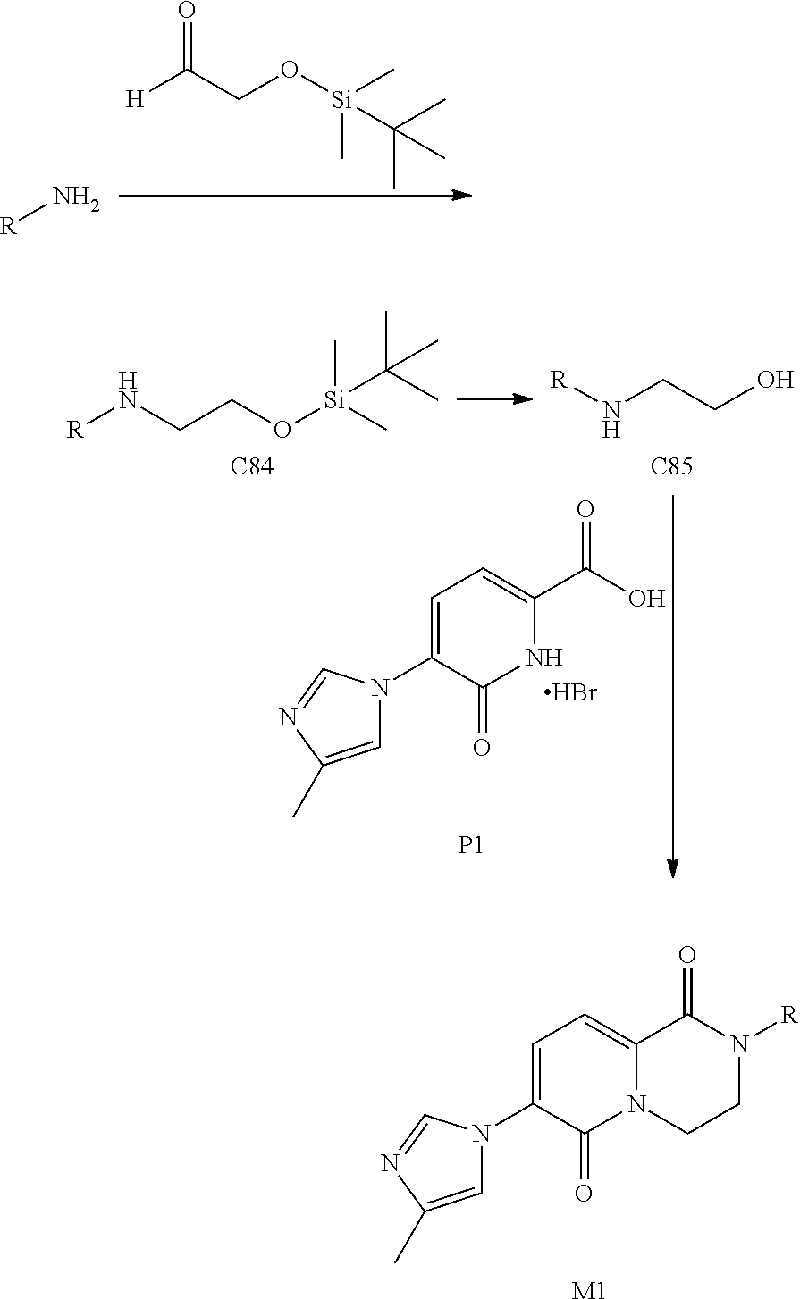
[R]N.O=C(CO[Si](C)(C)C(C)(C)C)[H].C1(C(O)=O)=CC=C(N2C=C(C)N=C2)C(=O)N1.Br.[P1].C(CO[Si](C)(C)C(C)(C)C)N[R].[C84].N(CCO)[R].[C85].C12=CC=C(N3C=C(C)N=C3)C(=O)N1CCN([R])C2=O.[M1]
